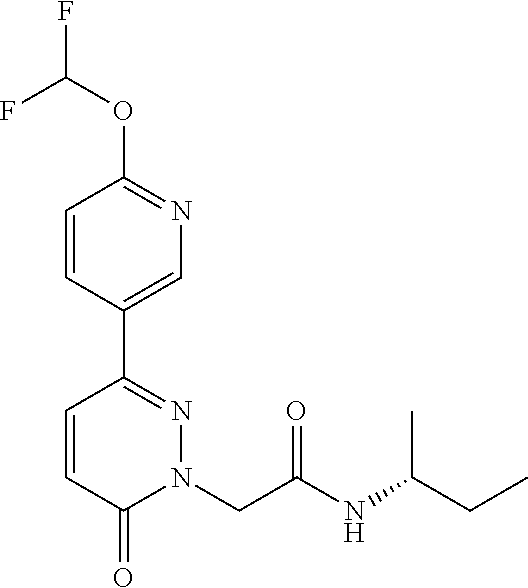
C1=CC(C2=NN(CC(NC(CC)C)=O)C(=O)C=C2)=CN=C1OC(F)F
